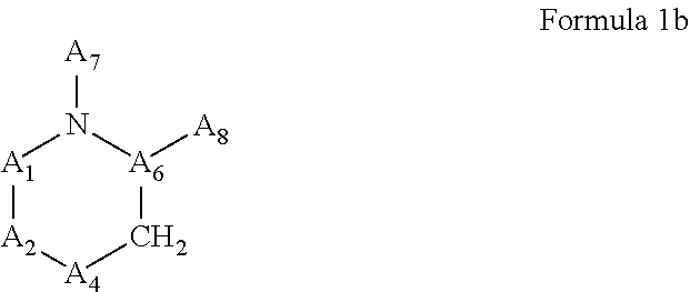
[A1]1[A2][A4]C[A6]([A8])N1[A7]
